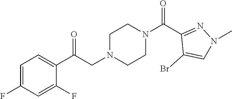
C1=C(F)C=C(F)C(C(CN2CCN(C(C3=NN(C)C=C3Br)=O)CC2)=O)=C1
